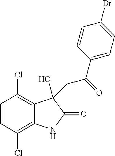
C1=CC(Cl)=C2C(=C1Cl)C(O)(CC(C1=CC=C(Br)C=C1)=O)C(=O)N2
